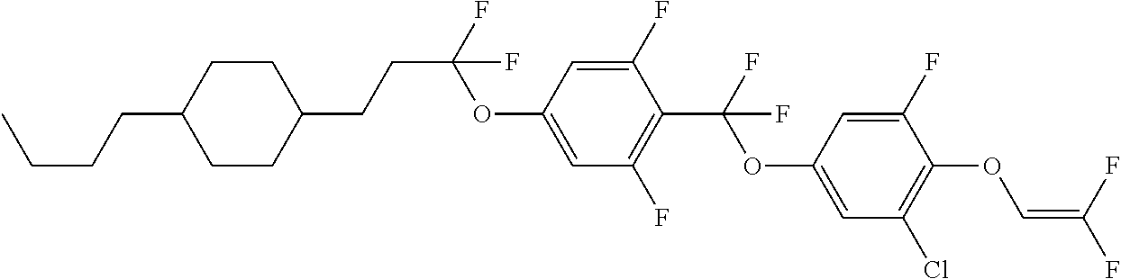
C1CC(CCC(F)(OC2=CC(F)=C(C(F)(OC3=CC(Cl)=C(OC=C(F)F)C(F)=C3)F)C(F)=C2)F)CCC1CCCC
